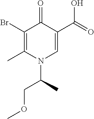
C1(Br)=C(C)N(C(C)COC)C=C(C(=O)O)C1=O
